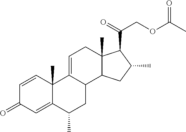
C1=CC2(C)C(=CC1=O)C(C)CC1C2=CCC2(C)C1CC(C)C2C(=O)COC(=O)C
